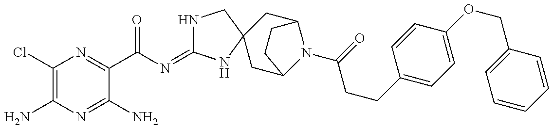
C1(Cl)=C(N)N=C(N)C(C(N=C2NCC3(N2)CC2N(C(=O)CCC4=CC=C(OCC5=CC=CC=C5)C=C4)C(C3)CC2)=O)=N1
